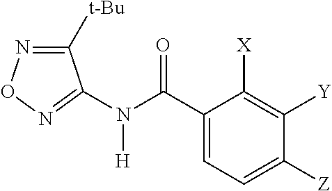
C1([t-Bu])=NON=C1N(C(C1=CC=C([Z])C([Y])=C1[X])=O)[H]
